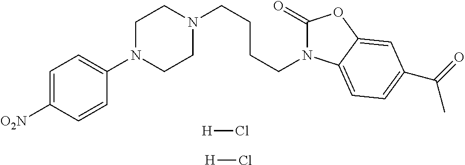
N1(CCCCN2CCN(C3=CC=C([O2N])C=C3)CC2)C(=O)OC2=CC(C(=O)C)=CC=C12.[H]Cl.[H]Cl
